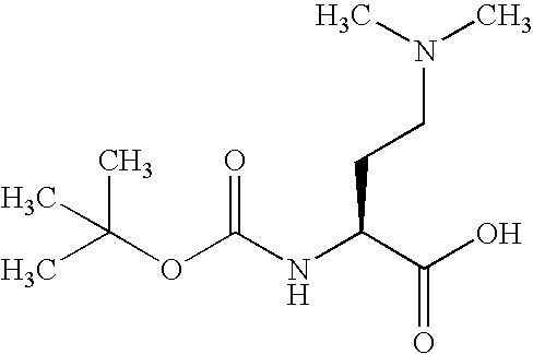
CC(OC(=O)NC(CCN(C)C)C(O)=O)(C)C
